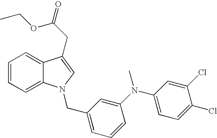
C1=CC=C2C(=C1)C(CC(OCC)=O)=CN2CC1=CC=CC(N(C2=CC=C(Cl)C(Cl)=C2)C)=C1
